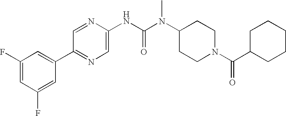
C1(F)=CC(F)=CC(C2=NC=C(NC(N(C3CCN(C(C4CCCCC4)=O)CC3)C)=O)N=C2)=C1
